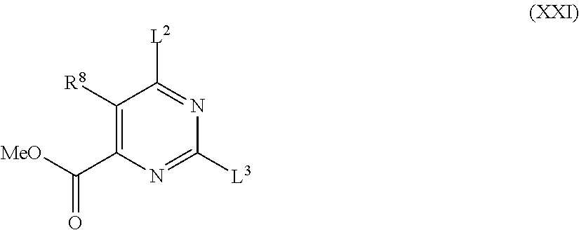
C1([R8])=C(C([MeO])=O)N=C([L3])N=C1[L2]
